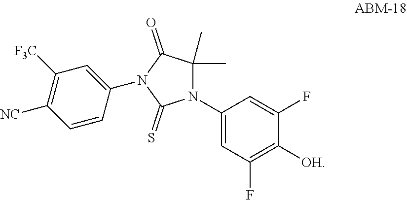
N1(C2=CC(F)=C([OH])C(F)=C2)C(C)(C)C(=O)N(C2=CC([F3C])=C([NC])C=C2)C1=S
